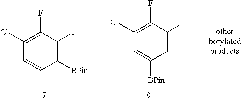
C1(Cl)=C(F)C(F)=C([BPin])C=C1.C1(Cl)=C(F)C(F)=CC([BPin])=C1
